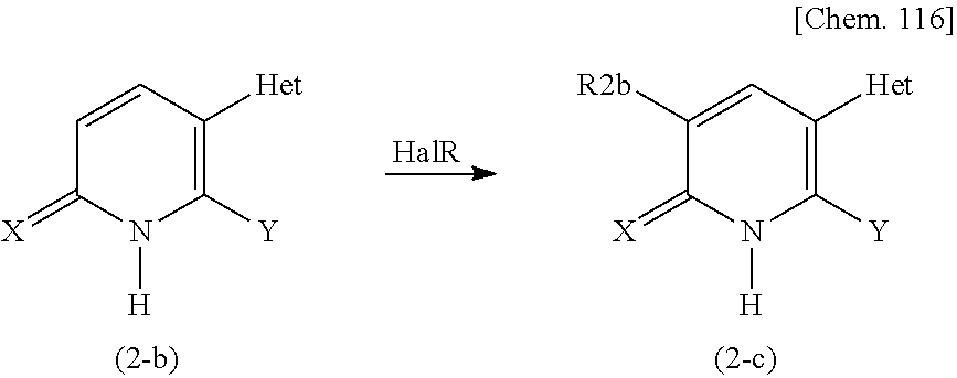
C1=CC([Het])=C([Y])N([H])C1=[X].[HalR].C1([R2b])=CC([Het])=C([Y])N([H])C1=[X]
